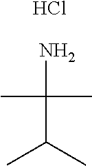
CC(C)C(N)(C)C.Cl
